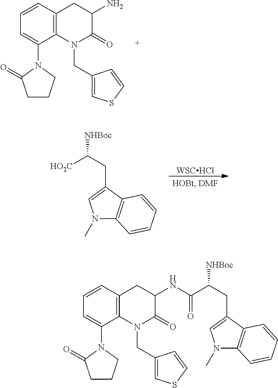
C1=CC=C(N2C(=O)CCC2)C2=C1CC(N)C(=O)N2CC1=CSC=C1.[HO2C]C(CC1=CN(C)C2=C1C=CC=C2)[NHBoc].[WSCHCl].C1=CC=C(N2C(=O)CCC2)C2=C1CC(NC(C(CC1=CN(C)C3=C1C=CC=C3)[NHBoc])=O)C(=O)N2CC1=CSC=C1
